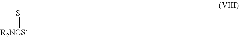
S=[R2NCS-]
